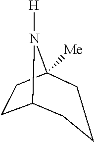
C12CCC([Me])(N1[H])CCC2
